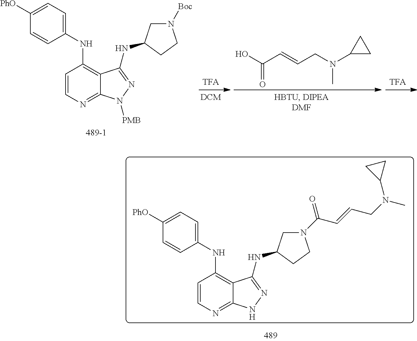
C1=CN=C2C(=C1NC1=CC=C([PhO])C=C1)C(NC1CN([Boc])CC1)=NN2[PMB].O=C(O)C=CCN(C1CC1)C.C1=CN=C2C(=C1NC1=CC=C([PhO])C=C1)C(NC1CN(C(C=CCN(C)C3CC3)=O)CC1)=NN2
